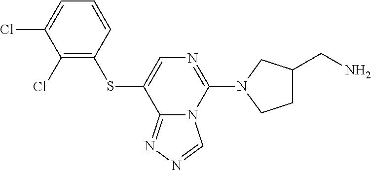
C1(Cl)=C(SC2=CN=C(N3CC(CN)CC3)N3C2=NN=C3)C=CC=C1Cl
